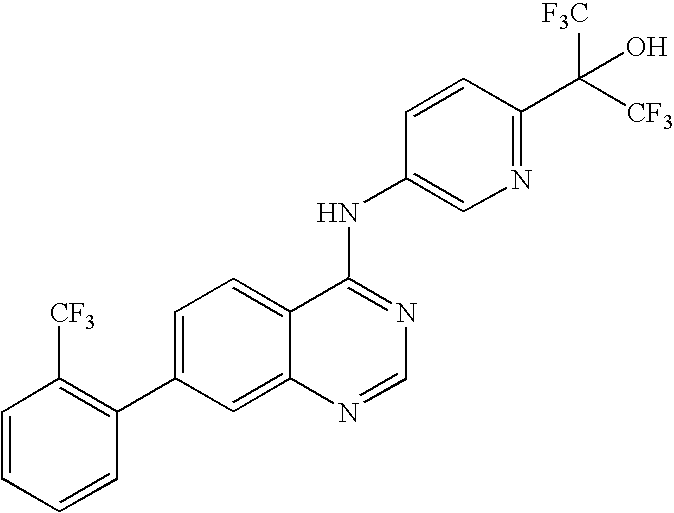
C1=CC=CC(C2=CC=C3C(=C2)N=CN=C3NC2=CN=C(C([CF3])(O)[F3C])C=C2)=C1[CF3]
